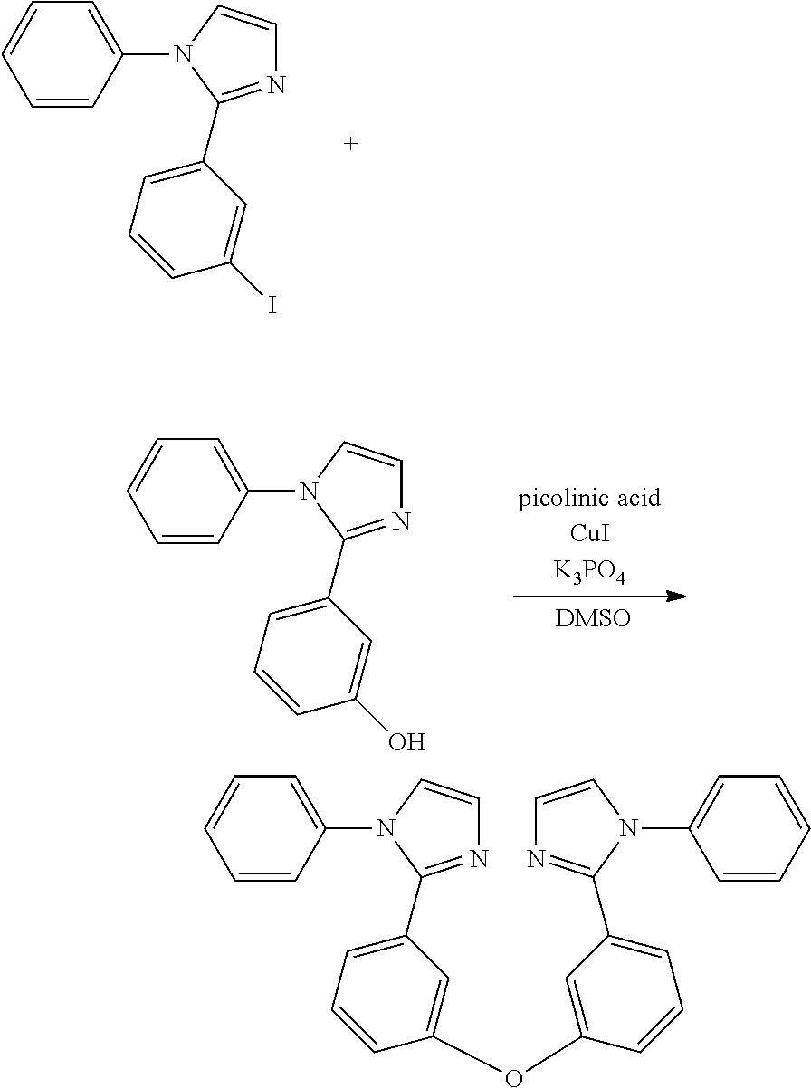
C1=CC(N2C=CN=C2C2=CC=CC(OC3=CC(C4=NC=CN4C4=CC=CC=C4)=CC=C3)=C2)=CC=C1.C1=CC(N2C=CN=C2C2=CC=CC(I)=C2)=CC=C1.C1=CC(N2C=CN=C2C2=CC=CC(O)=C2)=CC=C1
